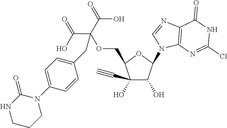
C(C(OCC1C(O)(C#C)C(O)C(N2C3=C(N=C2)C(=O)NC(Cl)=N3)O1)(C(O)=O)C(O)=O)C1=CC=C(N2C(=O)NCCC2)C=C1
